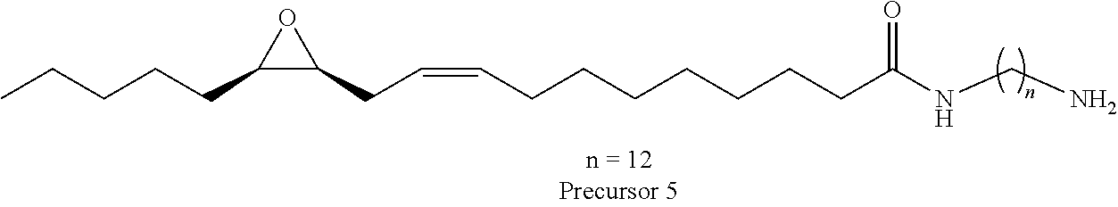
C1(CCCCC)C(CC=CCCCCCCCC(NCN)=O)O1
